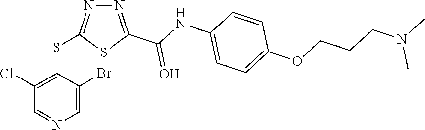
C1=C(Br)C(SC2=NN=C(C(=O)NC3=CC=C(OCCCN(C)C)C=C3)S2)=C(Cl)C=N1
